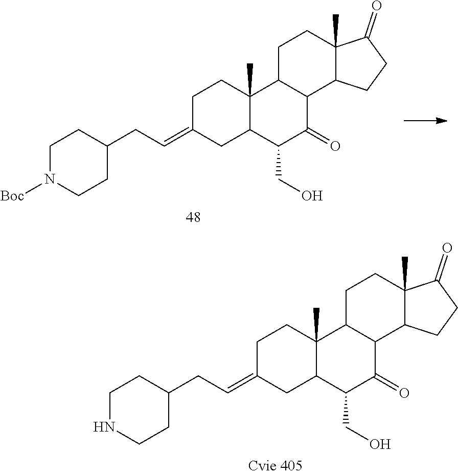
C1(CC=C2CC3C(C)(CC2)C2C(C(=O)C3CO)C3C(C)(CC2)C(=O)CC3)CCNCC1.C1(CC=C2CC3C(C)(CC2)C2C(C(=O)C3CO)C3C(C)(CC2)C(=O)CC3)CCN([Boc])CC1
